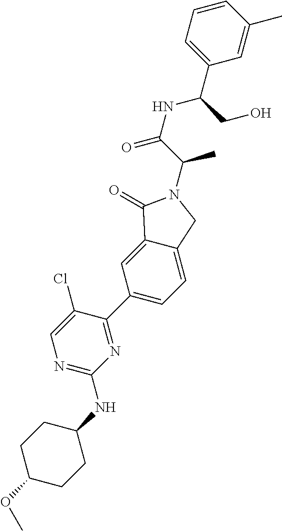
C(N1C(=O)C2=CC(C3=NC(NC4CCC(OC)CC4)=NC=C3Cl)=CC=C2C1)(C(=O)NC(CO)C1=CC=CC(C)=C1)C
